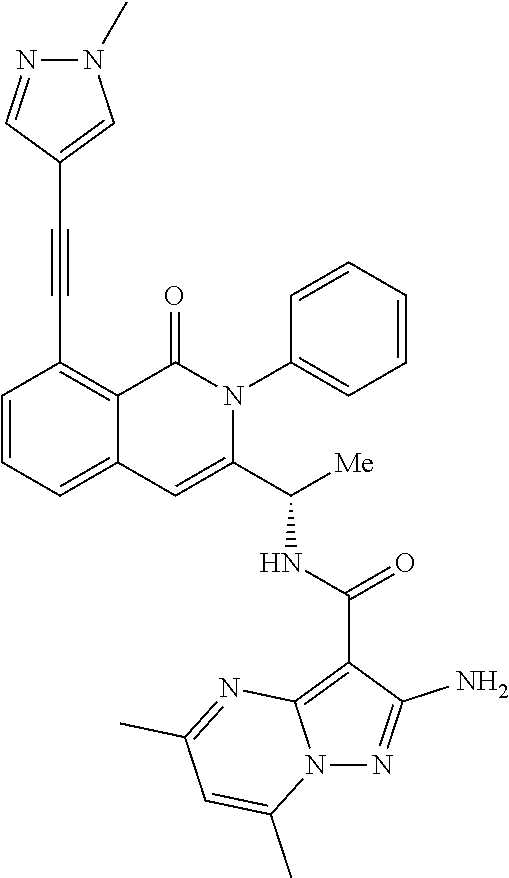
C1=CC=C2C(=C1C#CC1=CN(C)N=C1)C(=O)N(C1=CC=CC=C1)C(C([Me])NC(C1=C3N(N=C1N)C(C)=CC(C)=N3)=O)=C2
